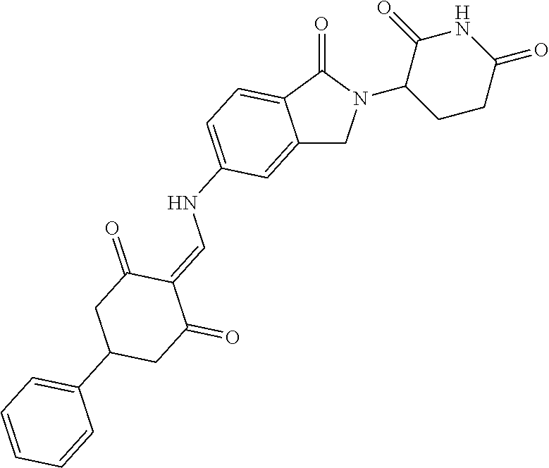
C12=CC(NC=C3C(=O)CC(C4=CC=CC=C4)CC3=O)=CC=C1C(=O)N(C1CCC(=O)NC1=O)C2
